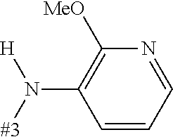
[#3]N([H])C1=C([MeO])N=CC=C1
